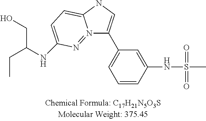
C1=CC(NS(=O)(=O)C)=CC(C2=CNC3=CC=C(NC(CC)CO)N=N23)=C1
